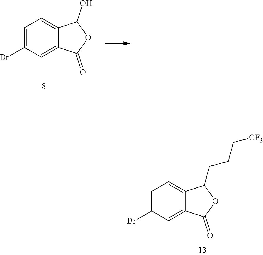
C1=C(Br)C=C2C(=C1)C(CCC[CF3])OC2=O.C1=C(Br)C=C2C(=C1)C(O)OC2=O
